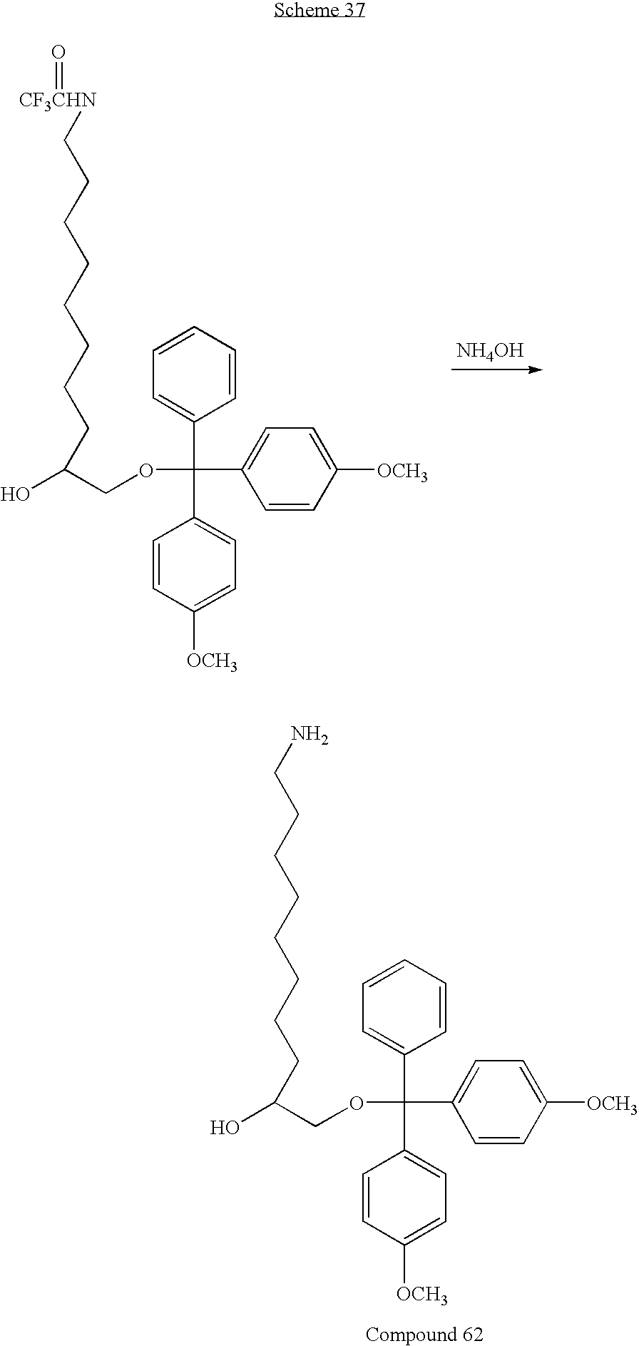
[NH4OH].C(CCCCCCCC(O)COC(C1=CC=CC=C1)(C1=CC=C([OCH3])C=C1)C1=CC=C([OCH3])C=C1)[CF3CHN]=O.C(CCCCCCCC(O)COC(C1=CC=CC=C1)(C1=CC=C([OCH3])C=C1)C1=CC=C([OCH3])C=C1)N
